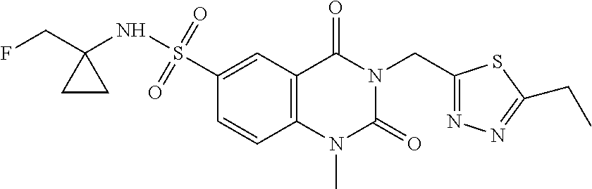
C1=C(S(NC2(CF)CC2)(=O)=O)C=CC2=C1C(=O)N(CC1=NN=C(CC)S1)C(=O)N2C
